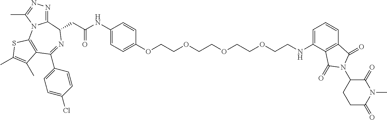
C12=NN=C(C)N1C1=C(C(C3=CC=C(Cl)C=C3)=NC2CC(NC2=CC=C(OCCOCCOCCOCCNC3=CC=CC4=C3C(=O)N(C3CCC(=O)N(C)C3=O)C4=O)C=C2)=O)C(C)=C(C)S1
